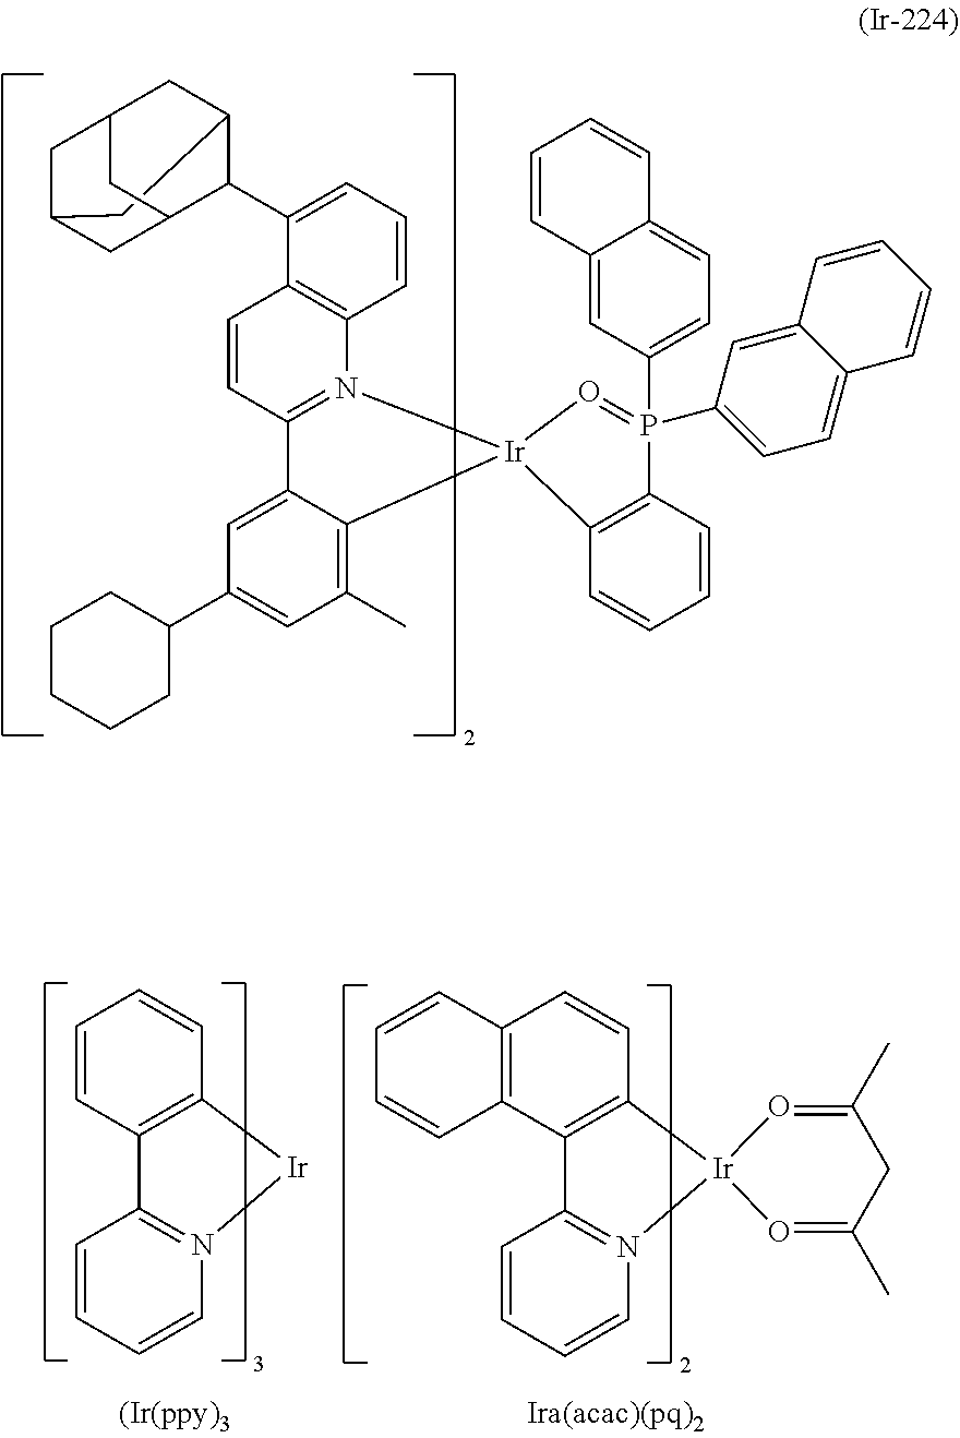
C12CC3CC(C1)CC(C2C1=CC=CC2=C1C=CC1=N2[Ir]2(C4=C(C)C=C(C5CCCCC5)C=C14)O=P(C1=CC=C4C(=C1)C=CC=C4)(C1=CC=C4C(=C1)C=CC=C4)C1=C2C=CC=C1)C3.C1=CC2=C(C=C1)[Ir]N1=C2C=CC=C1.C12=C(C3=C(C=C1)[Ir]1(N4=C3C=CC=C4)O=C(C)CC(C)=O1)C=CC=C2
